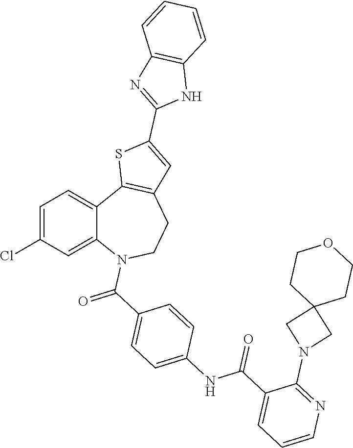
C1=C(Cl)C=C2C(=C1)C1=C(CCN2C(C2=CC=C(NC(C3=CC=CN=C3N3CC4(C3)CCOCC4)=O)C=C2)=O)C=C(C2=NC3=C(N2)C=CC=C3)S1
